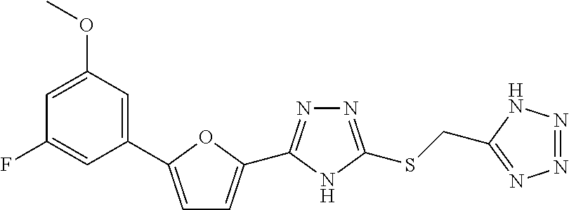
N1=C(SCC2=NN=NN2)NC(C2=CC=C(C3=CC(OC)=CC(F)=C3)O2)=N1
